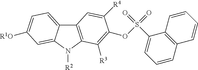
C12=C(N([R2])C3=CC([R1O])=CC=C13)C([R3])=C(OS(C1=CC=CC3=C1C=CC=C3)(=O)=O)C([R4])=C2
